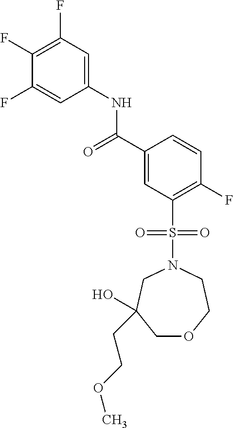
C(C1=CC(S(N2CCOCC(O)(CCOC)C2)(=O)=O)=C(F)C=C1)(=O)NC1=CC(F)=C(F)C(F)=C1
